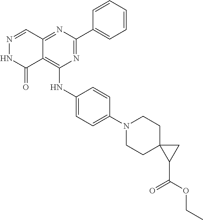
C12=NC(C3=CC=CC=C3)=NC(NC3=CC=C(N4CCC5(CC4)C(C(OCC)=O)C5)C=C3)=C1C(=O)NN=C2
